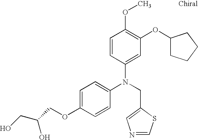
N(CC1=CN=CS1)(C1=CC=C(OCC(CO)O)C=C1)C1=CC(OC2CCCC2)=C(OC)C=C1
